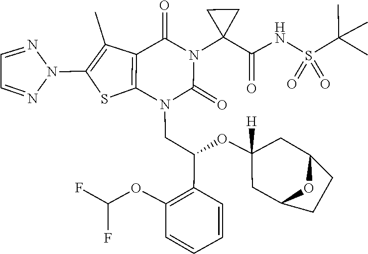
C1=CC=CC(C(CN2C(=O)N(C3(C(=O)NS(=O)(C(C)(C)C)=O)CC3)C(=O)C3=C2SC(N2N=CC=N2)=C3C)OC2([H])CC3CCC(C2)O3)=C1OC(F)F
